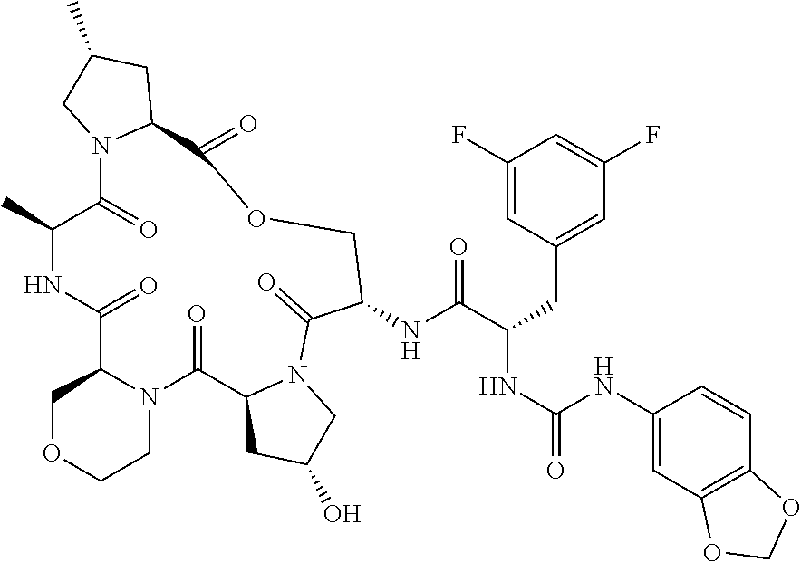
C1OCCN2C1C(=O)NC(C)C(=O)N1C(CC(C)C1)C(=O)OCC(NC(C(CC1=CC(F)=CC(F)=C1)NC(=O)NC1=CC3=C(C=C1)OCO3)=O)C(=O)N1C(C2=O)CC(O)C1
